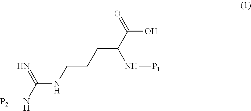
[P2]NC(NCCCC(C(O)=O)N[P1])=N
